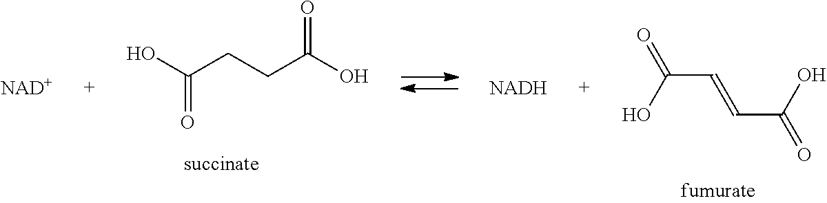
OC(C=CC(O)=O)=O.OC(=O)CCC(=O)O.[NAD+].[NADH]
